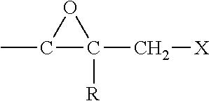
CC1C(C[X])([R])O1
